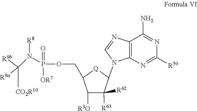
C1([R3O])C([R63])([R62])C(N2C3=C(C(N)=NC([R50])=N3)N=C2)[Q]C1COP(N([R8])C([CO2R10])([R9b])[R9a])(=O)[OR7]
